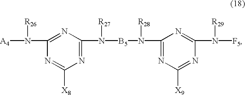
N1=C(N([B5]N(C2=NC([X9])=NC(N([R29])[F5])=N2)[R28])[R27])N=C(N([A4])[R26])N=C1[X8]
